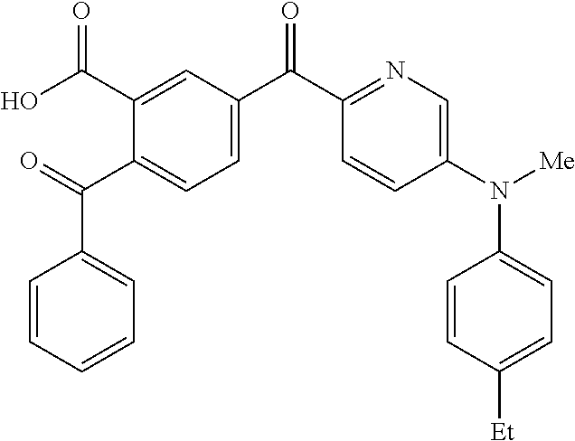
C1(C(C2=CC=C(C(C3=NC=C(N([Me])C4=CC=C([Et])C=C4)C=C3)=O)C=C2C(O)=O)=O)=CC=CC=C1
